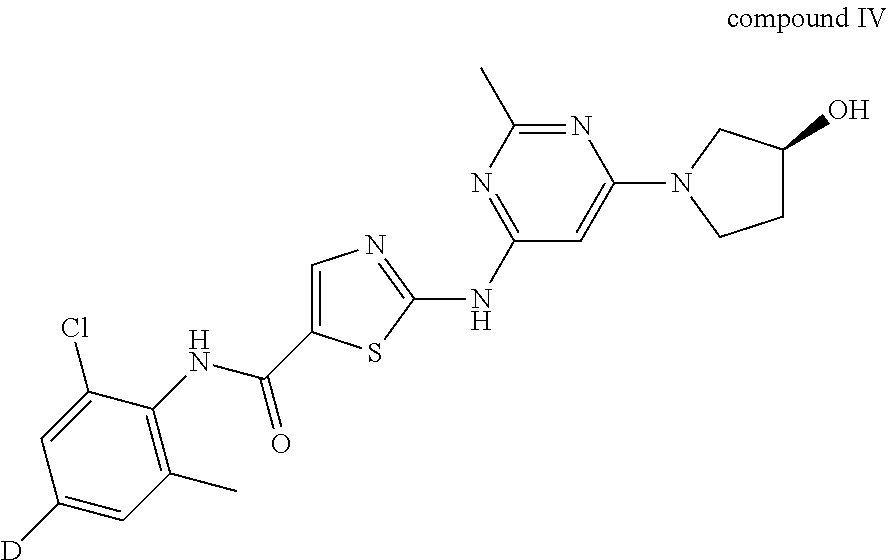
N1=C(C)N=C(NC2=NC=C(C(NC3=C(C)C=C([D])C=C3Cl)=O)S2)C=C1N1CCC(O)C1
